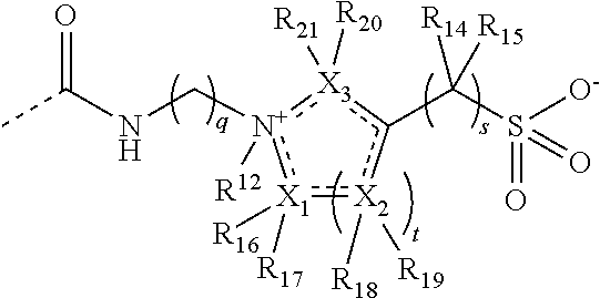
[X1]1([R16])([R17]):[X2]([R18])([R19])c(C(S([O-])(=O)=O)([R14])[R15])[X3]([R21])([R20])[n+]1(CNC(C)=O)[R12]
